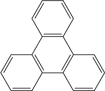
C12=C(C=CC=C1)C1=C(C3=C2C=CC=C3)C=CC=C1
